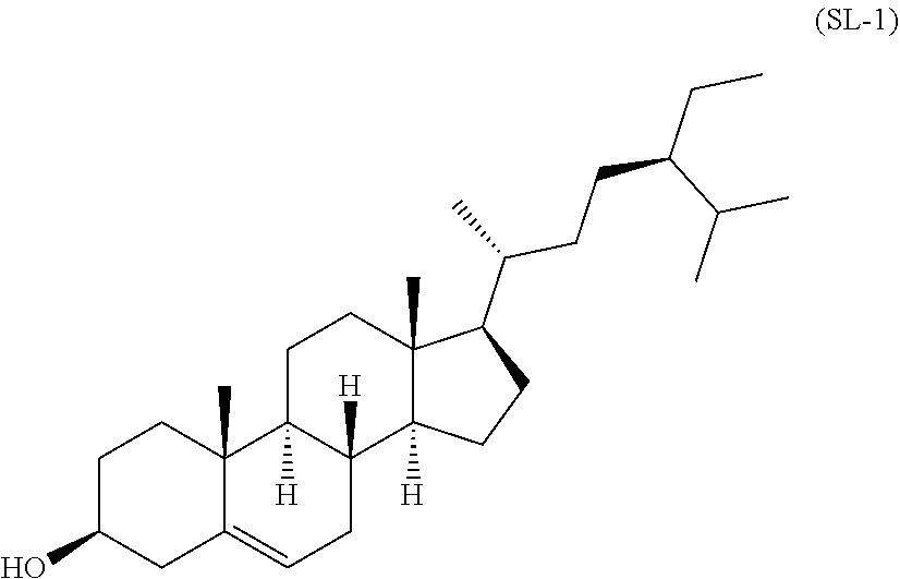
C1C(O)CC2=CCC3([H])C([H])(C2(C)C1)CCC1(C)C3([H])CCC1C(C)CCC(CC)C(C)C
